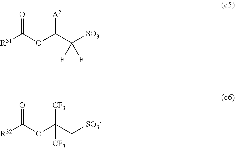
O=C(OC(C([SO3-])(F)F)[A2])[R31].O=C(OC(C[SO3-])([CF3])[CF3])[R32]
